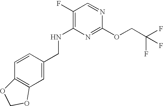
C1=C(CNC2=C(F)C=NC(OCC(F)(F)F)=N2)C=CC2=C1OCO2
